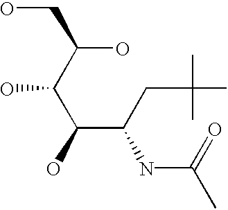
OC(C(C(C(CC(C)(C)C)NC(=O)C)O)O)CO
